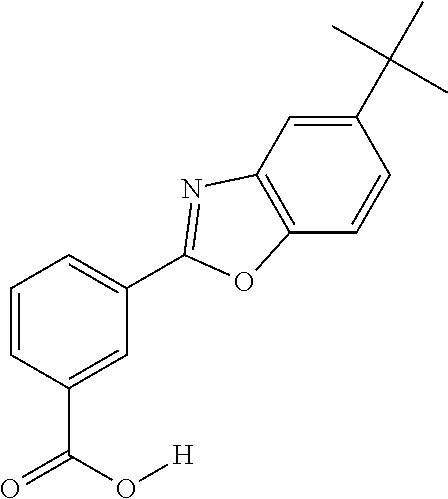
C1=C(C(O[H])=O)C=CC=C1C1=NC2=C(C=CC(C(C)(C)C)=C2)O1
